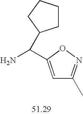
NC(C1CCCC1)C1=CC(C)=NO1
